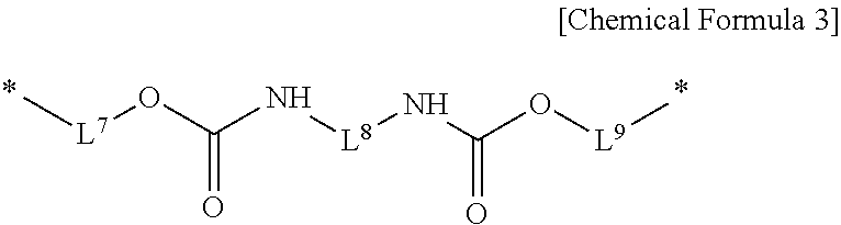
C[L7]OC(N[L8]NC(O[L9]C)=O)=O
